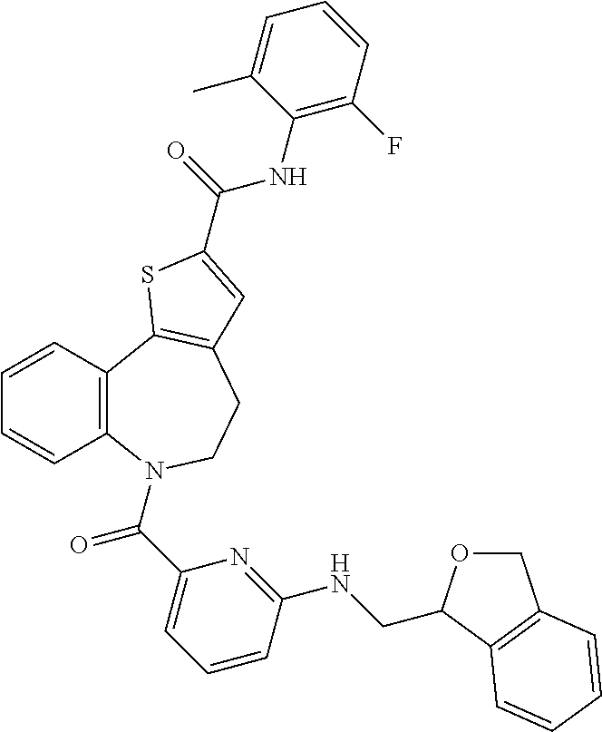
C1=CC2=C(C=C1)N(C(C1=CC=CC(NCC3OCC4=C3C=CC=C4)=N1)=O)CCC1=C2SC(C(NC2=C(F)C=CC=C2C)=O)=C1
